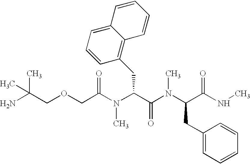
NC(COCC(N(C(C(N(C(C(NC)=O)CC1=CC=CC=C1)C)=O)CC1=C2C(=CC=C1)C=CC=C2)C)=O)(C)C
